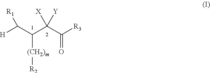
[(CH2)m]([R2])C(C(C(=O)[R3])([X])[Y])C([H])[R1]
